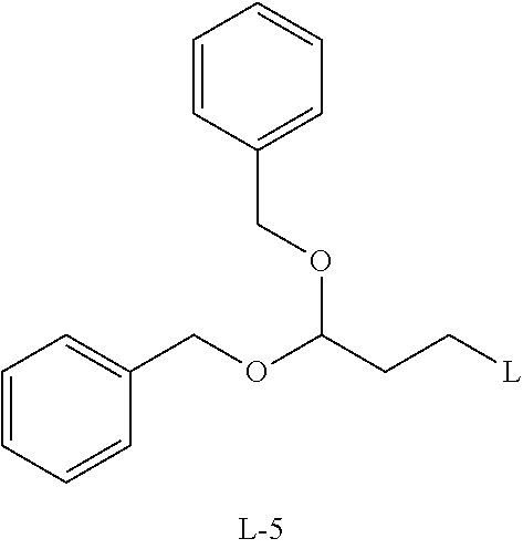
C1=CC=CC(COC(CC[L])OCC2=CC=CC=C2)=C1
